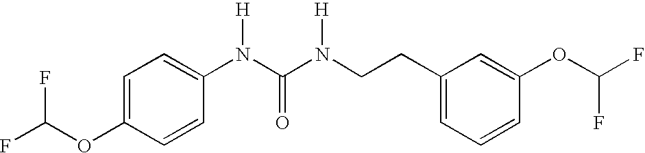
C1=C(OC(F)F)C=CC(N(C(N(CCC2=CC=CC(OC(F)F)=C2)[H])=O)[H])=C1
